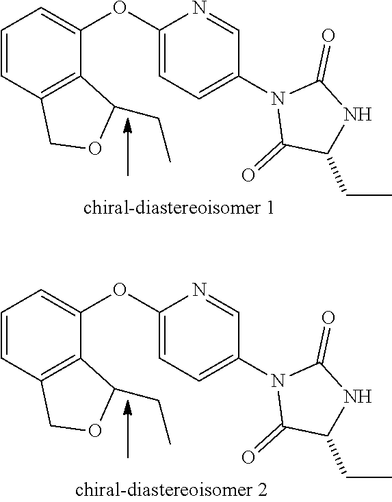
C1=CC2=C(C(OC3=CC=C(N4C(=O)C(CC)NC4=O)C=N3)=C1)C(CC)OC2.C1=CC2=C(C(OC3=CC=C(N4C(=O)C(CC)NC4=O)C=N3)=C1)C(CC)OC2
